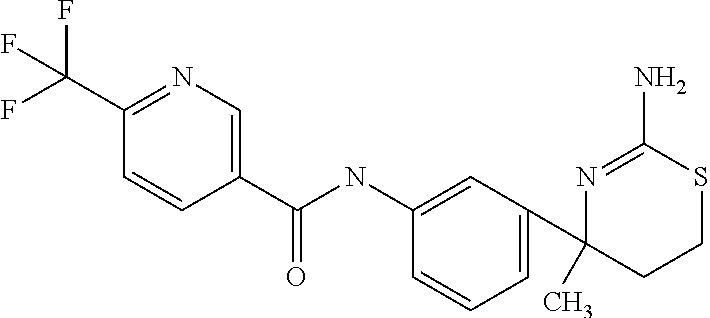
C1(C(F)(F)F)=NC=C(C(NC2=CC(C3(C)N=C(N)SCC3)=CC=C2)=O)C=C1
